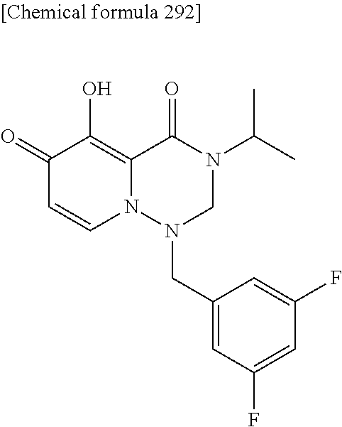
C1(=O)C=CN2C(=C1O)C(=O)N(C(C)C)CN2CC1=CC(F)=CC(F)=C1
